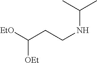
C(CCNC(C)C)([EtO])[OEt]
